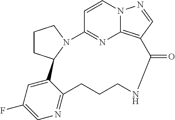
C1CC2N(C1)C1=NC3=C(C=NN3C=C1)C(=O)NCCCC1=NC=C(F)C=C21
